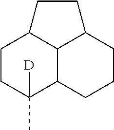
C12C3CCCC1CCC2CCC3(C)[D]
